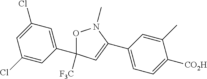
C1(Cl)=CC(C2([F3C])ON(C)C(C3=CC=C([CO2H])C(C)=C3)=C2)=CC(Cl)=C1
